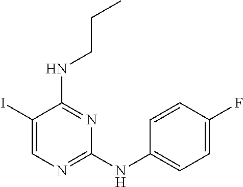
C1(I)=CN=C(NC2=CC=C(F)C=C2)N=C1NCCC
